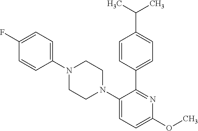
C1(F)=CC=C(N2CCN(C3=CC=C(OC)N=C3C3=CC=C(C(C)C)C=C3)CC2)C=C1
